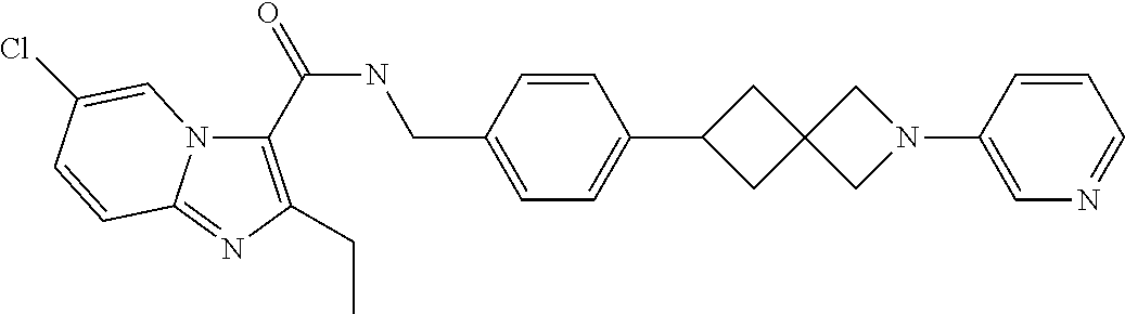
C1(C(NCC2=CC=C(C3CC4(C3)CN(C3=CN=CC=C3)C4)C=C2)=O)=C(CC)N=C2N1C=C(Cl)C=C2
